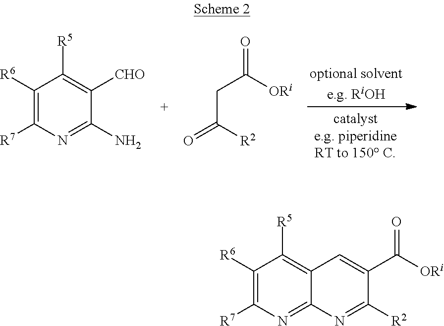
C1([R6])=C([R7])N=C(N)C([CHO])=C1[R5].C(C([R2])=O)C([ORi])=O.C1([R6])=C([R7])N=C2C(=C1[R5])C=C(C([ORi])=O)C([R2])=N2
